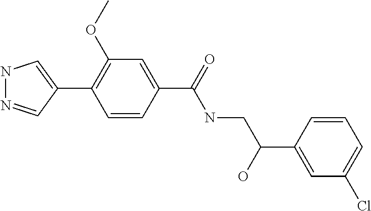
N1N=CC(C2=C(OC)C=C(C(NCC(C3=CC(Cl)=CC=C3)O)=O)C=C2)=C1
